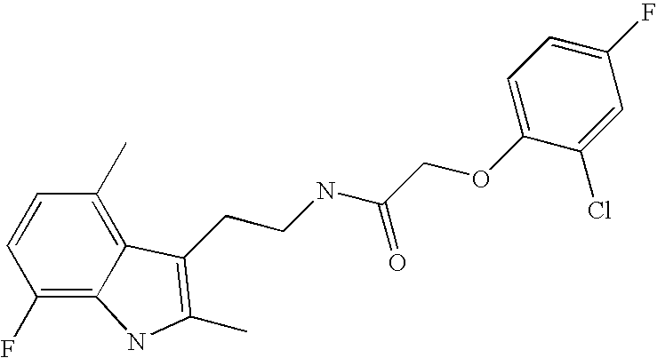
C1(F)=C2C(=C(C)C=C1)C(CCNC(COC1=CC=C(F)C=C1Cl)=O)=C(C)N2
